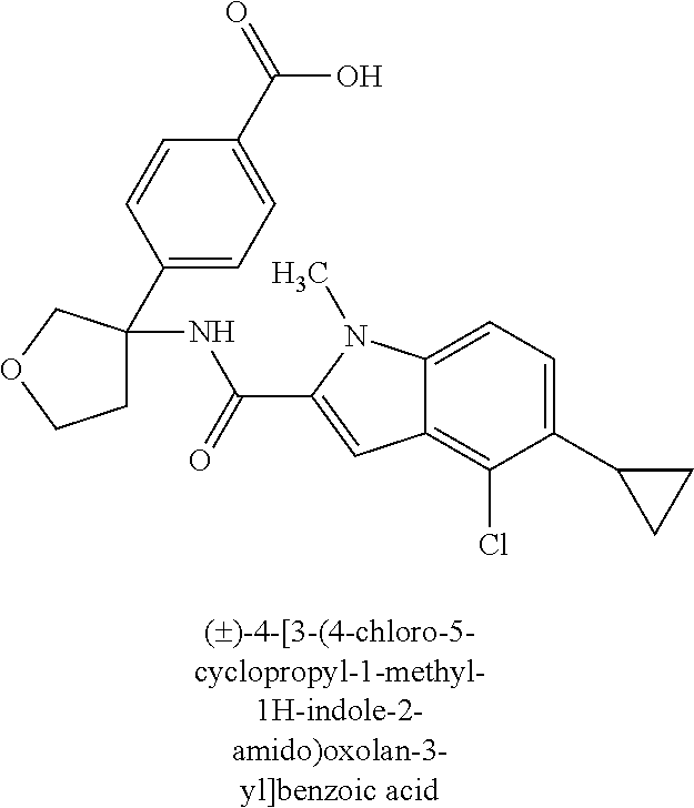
C1C(C2=CC=C(C(O)=O)C=C2)(NC(=O)C2=CC3=C(Cl)C(C4CC4)=CC=C3N2C)COC1
